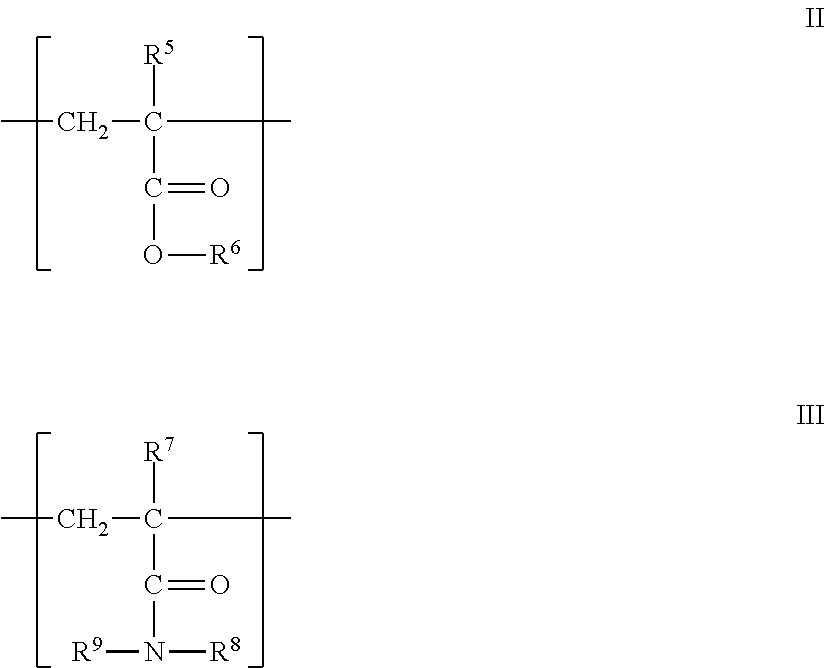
CCC(C)([R5])C(=O)O[R6].CCC(C)([R7])C(=O)N([R8])[R9]
